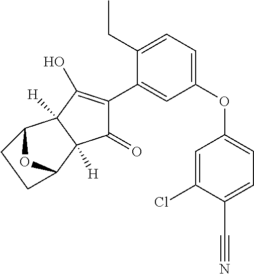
C1(=O)C(C2=CC(OC3=CC=C(C#N)C(Cl)=C3)=CC=C2CC)=C(O)C2([H])C1([H])C1OC2CC1
